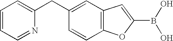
C1=CC=NC(CC2=CC3=C(C=C2)OC(B(O)O)=C3)=C1
